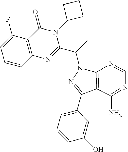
C1=CC2=C(C(F)=C1)C(=O)N(C1CCC1)C(C(C)N1N=C(C3=CC=CC(O)=C3)C3=C1N=CN=C3N)=N2
